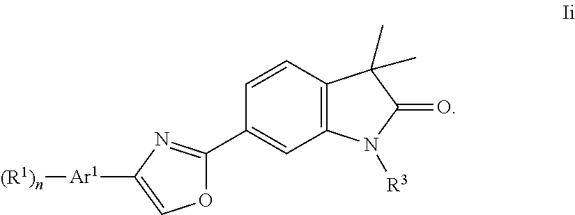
C1=C([Ar1][(R1)n])N=C(C2=CC3=C(C=C2)C(C)(C)C(=O)N3[R3])O1
